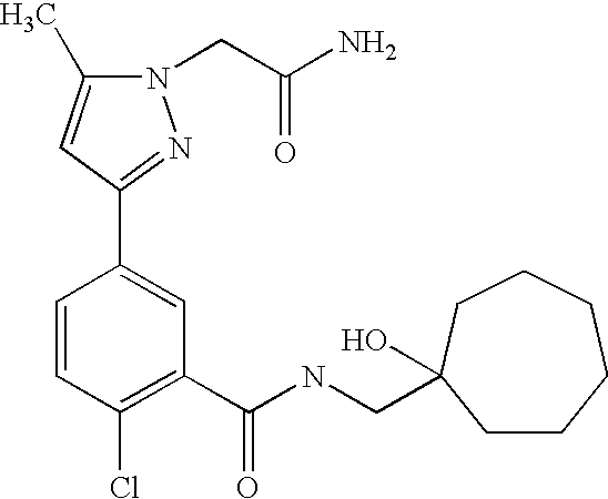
N1(CC(N)=O)C(C)=CC(C2=CC(C(NCC3(O)CCCCCC3)=O)=C(Cl)C=C2)=N1
